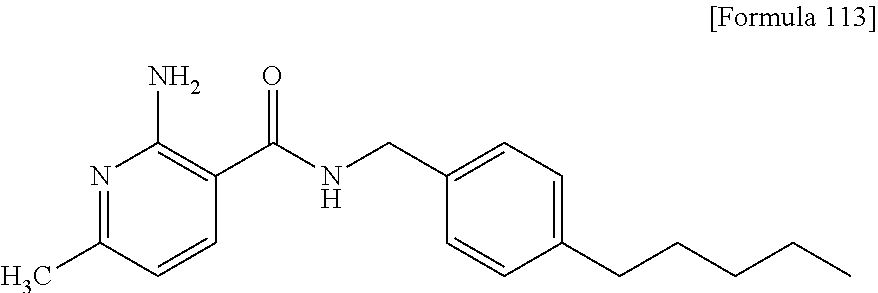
N1=C(C)C=CC(C(NCC2=CC=C(CCCCC)C=C2)=O)=C1N
